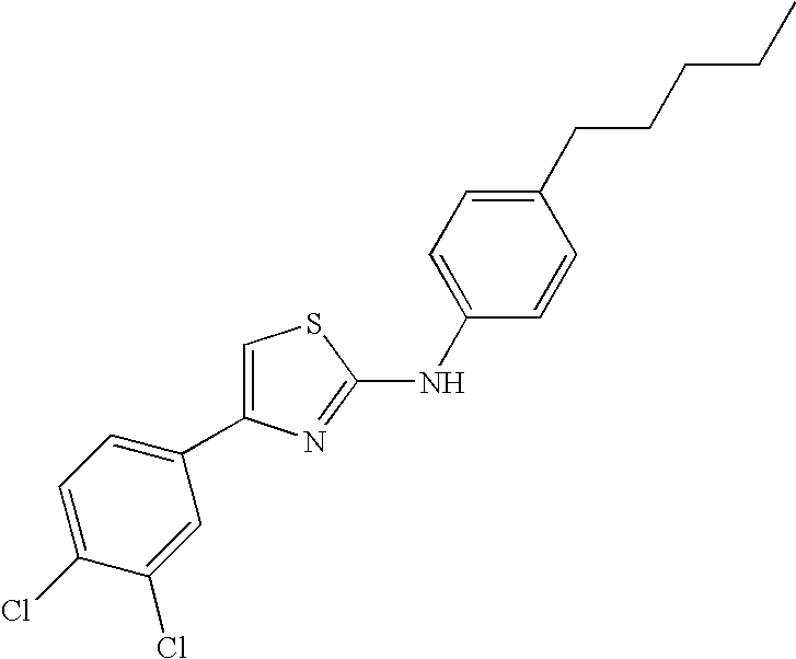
C1=C(NC2=NC(C3=CC=C(Cl)C(Cl)=C3)=CS2)C=CC(CCCCC)=C1
